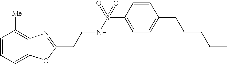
C1=CC=C2C(=C1[Me])N=C(CCNS(C1=CC=C(CCCCC)C=C1)(=O)=O)O2
